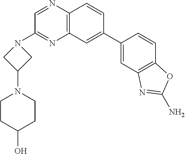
C12=C(C=CC(C3=CC4=C(C=C3)OC(N)=N4)=C1)N=CC(N1CC(N3CCC(O)CC3)C1)=N2
